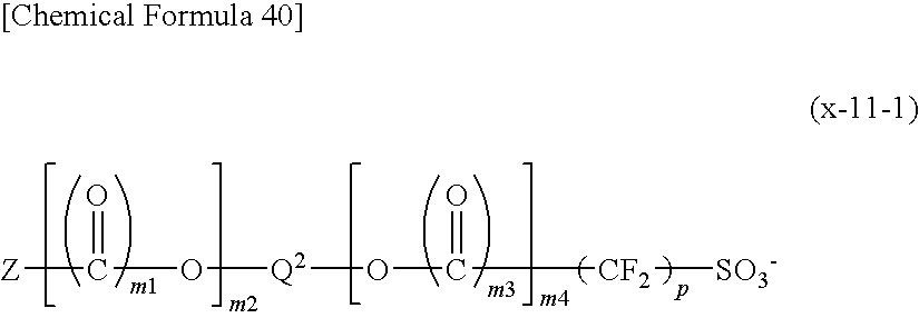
[Z]C(O[Q2]OC([CF2][SO3-])=O)=O
